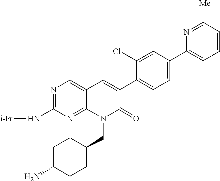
N1=C(N[i-Pr])N=C2C(=C1)C=C(C1=CC=C(C3=CC=CC([Me])=N3)C=C1Cl)C(=O)N2CC1CCC(N)CC1
